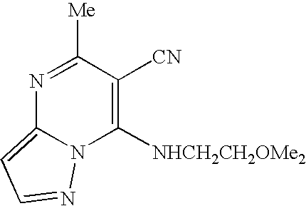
N1=C([Me])C([CN])=C([NHCH2CH2OMe2])N2C1=CC=N2
